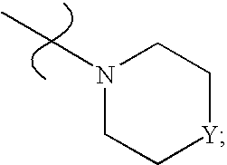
C1C[Y]CCN1CC
